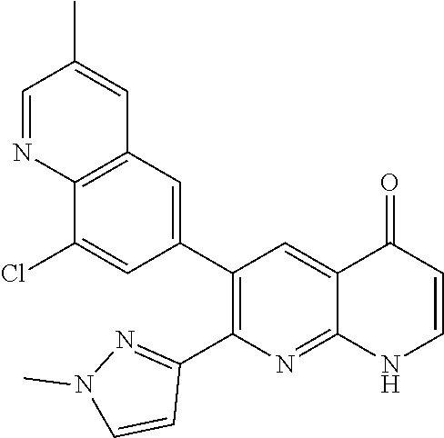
C12=C(C=C(C3=C(C4=NN(C)C=C4)N=C4C(=C3)C(=O)C=CN4)C=C1Cl)C=C(C)C=N2
